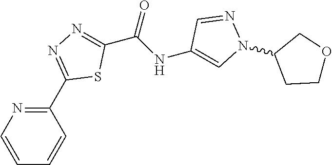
C1=CN=C(C2=NN=C(C(NC3=CN(C4CCOC4)N=C3)=O)S2)C=C1
